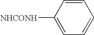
C1=CC([NHCONH])=CC=C1
